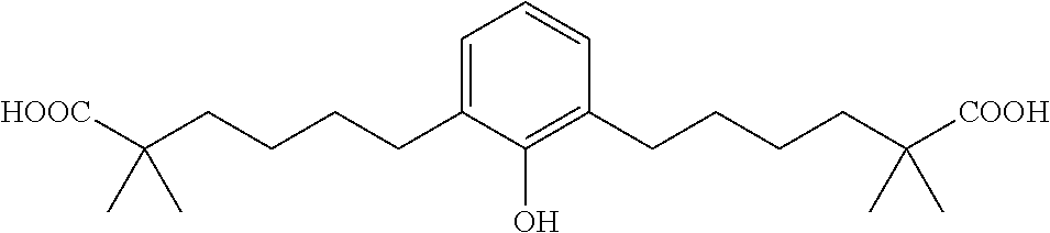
C1=C(CCCCC([HOOC])(C)C)C(O)=C(CCCCC([COOH])(C)C)C=C1
